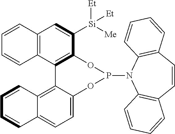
C12=C(C3=C(C([Si]([Me])([Et])[Et])=C1)OP(N1C4=C(C=CC5=C1C=CC=C5)C=CC=C4)OC1=CC=C4C(=C31)C=CC=C4)C=CC=C2
